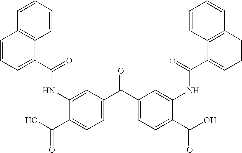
C1=CC=C(C(=O)NC2=CC(C(C3=CC=C(C(O)=O)C(NC(C4=CC=CC5=C4C=CC=C5)=O)=C3)=O)=CC=C2C(O)=O)C2=C1C=CC=C2
